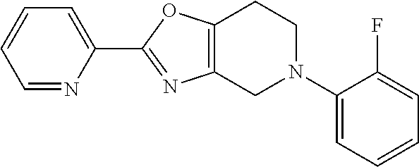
C1(C2=NC3=C(O2)CCN(C2=CC=CC=C2F)C3)=CC=CC=N1
